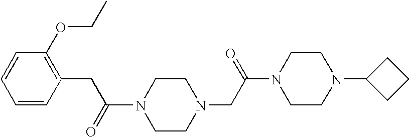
N1(C(=O)CC2=C(OCC)C=CC=C2)CCN(CC(N2CCN(C3CCC3)CC2)=O)CC1
